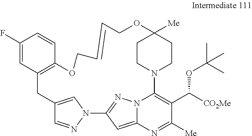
C1(F)=CC2=C(C=C1)OCC=CCOC1([Me])CCN(C3=C(C([CO2Me])OC(C)(C)C)C([Me])=NC4=CC(=NN43)N3N=CC(=C3)C2)CC1
